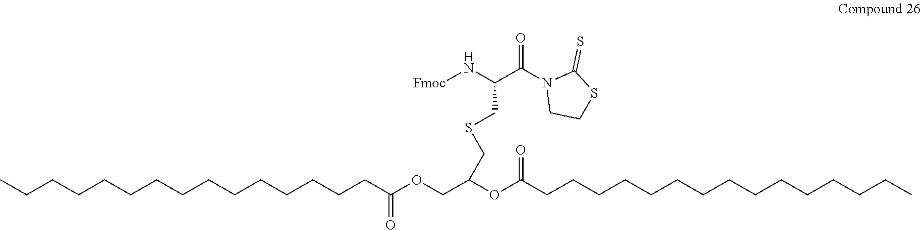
CCCCCCCCCCCCCCCC(OCC(OC(=O)CCCCCCCCCCCCCCC)CSCC(N[Fmoc])C(N1CCSC1=S)=O)=O
